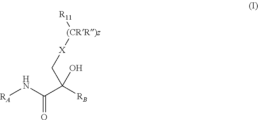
[RA]NC(=O)C([RB])(O)C[X][(CRR)z][R11]
